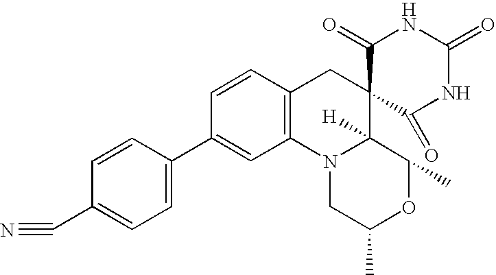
C1(C#N)=CC=C(C2=CC3=C(C=C2)CC2(C4([H])N3CC(C)OC4C)C(=O)NC(=O)NC2=O)C=C1
